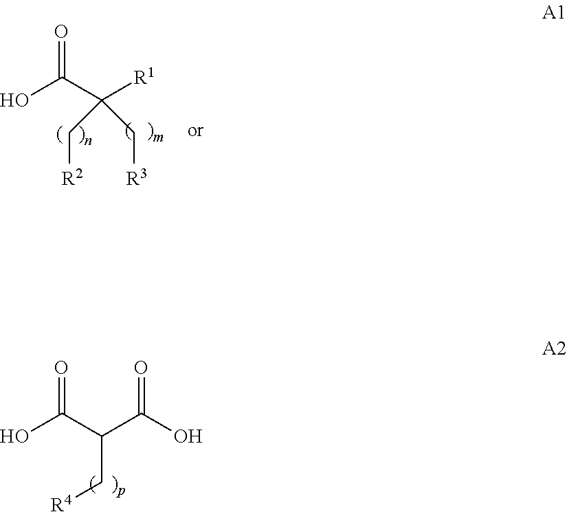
OC(C([R1])(C[R2])C[R3])=O.OC(C(C(O)=O)C[R4])=O
